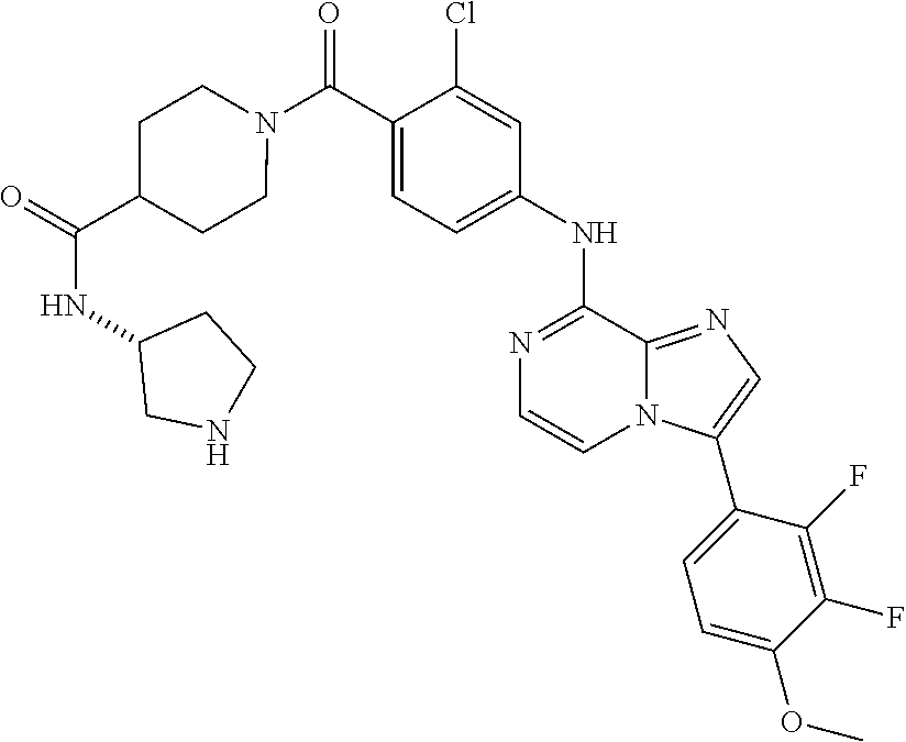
N1=C(NC2=CC=C(C(N3CCC(C(NC4CNCC4)=O)CC3)=O)C(Cl)=C2)C2=NC=C(C3=CC=C(OC)C(F)=C3F)N2C=C1
